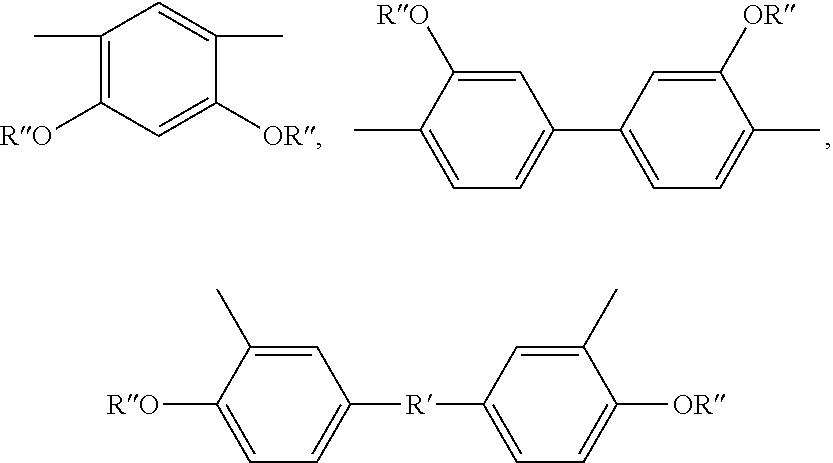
C1(C)=C([RO])C=C([OR])C(C)=C1.C1=C([RO])C(C)=CC=C1C1=CC=C(C)C([OR])=C1.C1=C([RO])C(C)=CC([R]C2=CC=C([OR])C(C)=C2)=C1
